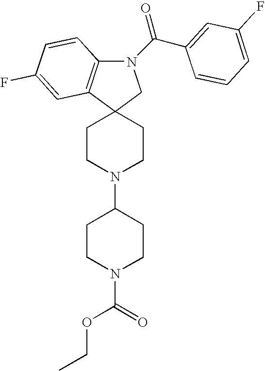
C12(CCN(C3CCN(C(=O)OCC)CC3)CC1)CN(C(=O)C1=CC(F)=CC=C1)C1=C2C=C(F)C=C1
